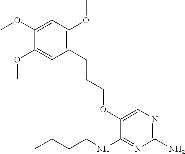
C1(OC)=CC(OC)=C(CCCOC2=CN=C(N)N=C2NCCCC)C=C1OC
